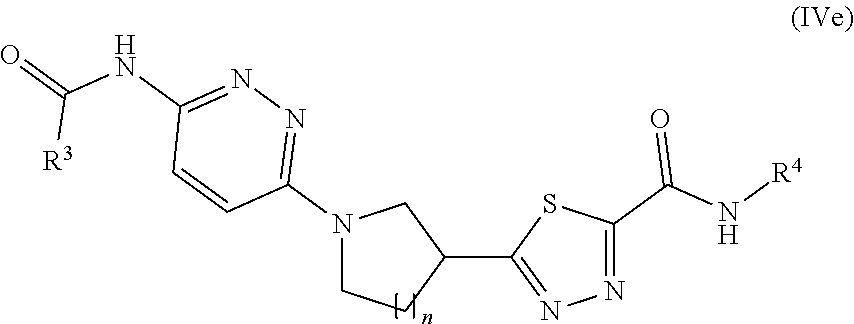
C1(C2=NN=C(C(N[R4])=O)S2)CN(C2=NN=C(NC([R3])=O)C=C2)CC1
